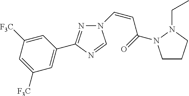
N1=C(C2=CC([F3C])=CC([F3C])=C2)N=CN1C=CC(=O)N1CCCN1CC
